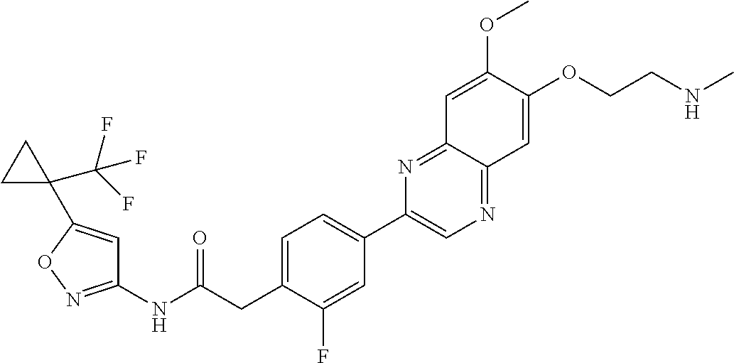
C1(NC(CC2=CC=C(C3=CN=C4C(=N3)C=C(OC)C(OCCNC)=C4)C=C2F)=O)=NOC(C2(C(F)(F)F)CC2)=C1
